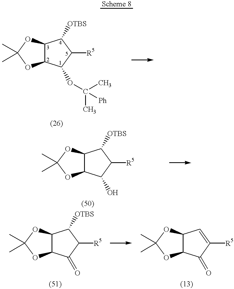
C1(OC(C)([Ph])C)C([R5])C([OTBS])C2C1OC(C)(C)O2.C1(=O)C([R5])=CC2C1OC(C)(C)O2.C1(O)C([R5])C([OTBS])C2C1OC(C)(C)O2.C1(=O)C([R5])C([OTBS])C2C1OC(C)(C)O2
